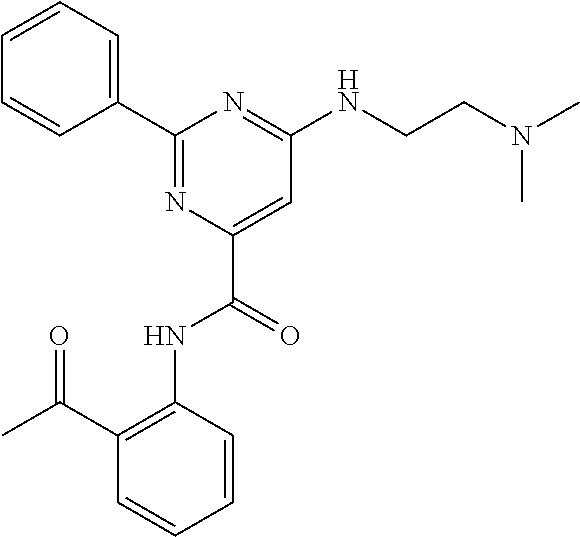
C1=CC=CC(C(C)=O)=C1NC(C1=CC(NCCN(C)C)=NC(C2=CC=CC=C2)=N1)=O
